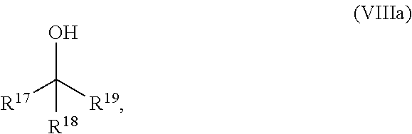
OC([R19])([R17])[R18]
